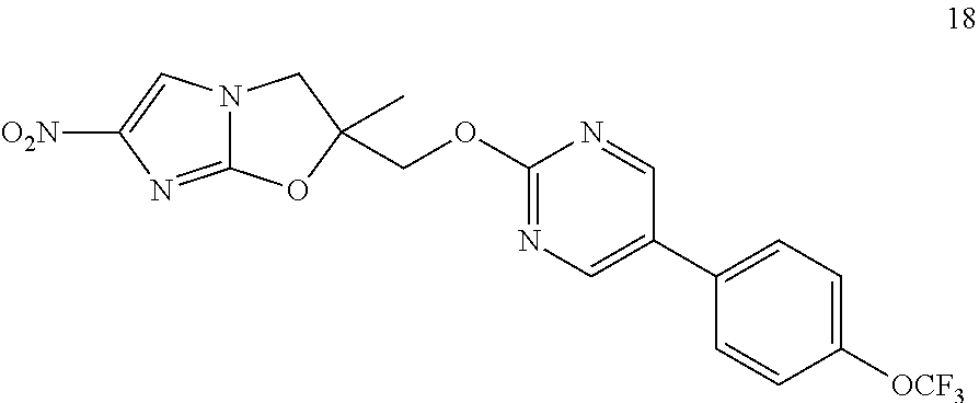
C12=NC([O2N])=CN1CC(COC1=NC=C(C3=CC=C([OCF3])C=C3)C=N1)(C)O2
